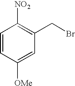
C1=CC([OMe])=CC(CBr)=C1[NO2]
